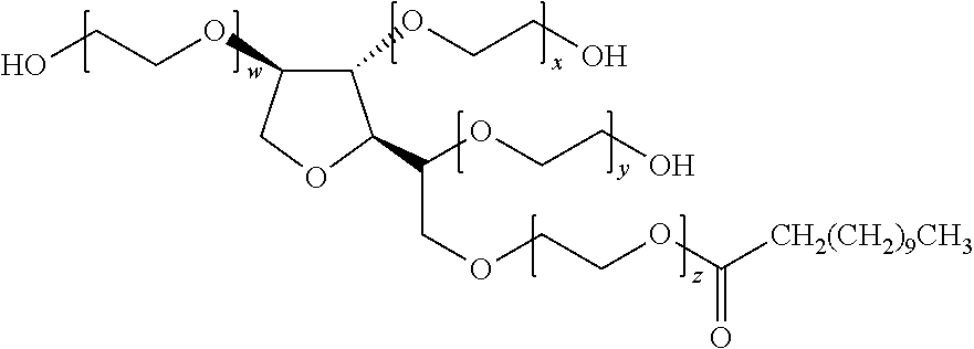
C1(OCCO)C(OCCO)COC1C(OCCO)COCCOC([CH2(CH2)9CH3])=O
